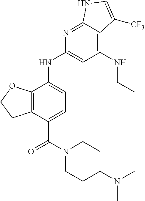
C12=C(C(NC3=CC(NCC)=C4C(=N3)NC=C4[CF3])=CC=C1C(=O)N1CCC(N(C)C)CC1)OCC2
